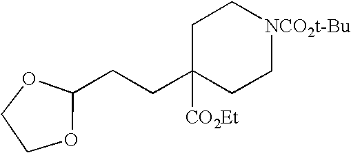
C1OC(CCC2([CO2Et])CC[NCO2t-Bu]CC2)OC1
